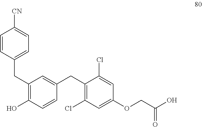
C1=CC(CC2=C(O)C=CC(CC3=C(Cl)C=C(OCC(O)=O)C=C3Cl)=C2)=CC=C1[CN]
